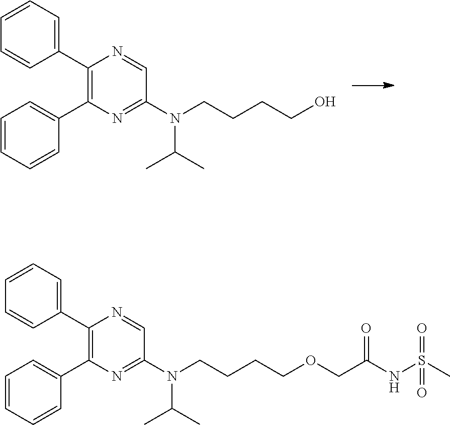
C1=CC=CC(C2=C(C3=CC=CC=C3)N=CC(N(CCCCO)C(C)C)=N2)=C1.C1=CC=CC(C2=C(C3=CC=CC=C3)N=CC(N(CCCCOCC(NS(C)(=O)=O)=O)C(C)C)=N2)=C1
